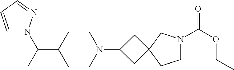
C1CN(C2CC3(C2)CCN(C(OCC)=O)C3)CCC1C(C)N1C=CC=N1
